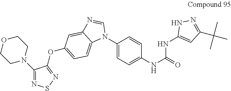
C1(N2C=NC3=CC(OC4=NSN=C4N4CCOCC4)=CC=C23)=CC=C(NC(=O)NC2=CC(C(C)(C)C)=NN2)C=C1
